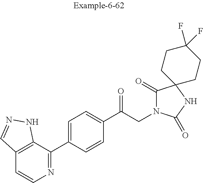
C12=C(C(C3=CC=C(C(CN4C(=O)C5(NC4=O)CCC(F)(F)CC5)=O)C=C3)=NC=C1)NN=C2
